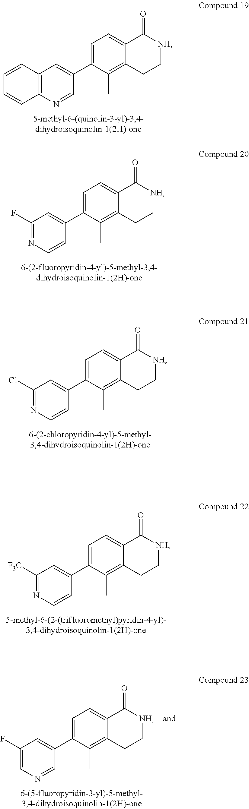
C1=CC2=C(C=C1)N=CC(C1=CC=C3C(=C1C)CC[NH]C3=O)=C2.N1=C(F)C=C(C2=CC=C3C(=C2C)CC[NH]C3=O)C=C1.N1=C(Cl)C=C(C2=CC=C3C(=C2C)CC[NH]C3=O)C=C1.N1=C([F3C])C=C(C2=CC=C3C(=C2C)CC[NH]C3=O)C=C1.C1=C(F)C=C(C2=CC=C3C(=C2C)CC[NH]C3=O)C=N1
